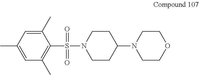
O=S(C1=C(C)C=C(C)C=C1C)(=O)N1CCC(N2CCOCC2)CC1
